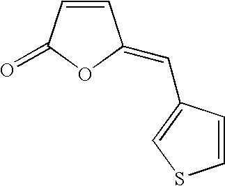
C1(=O)OC(=CC2=CSC=C2)C=C1
